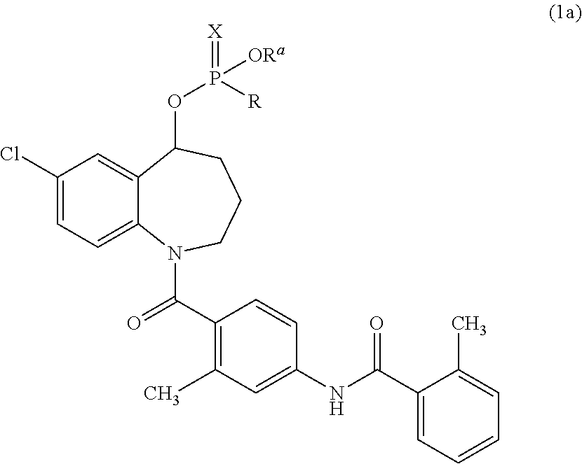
C1(Cl)=CC=C2C(=C1)C(OP(=[X])([ORa])[R])CCCN2C(C1=C(C)C=C(NC(C2=CC=CC=C2C)=O)C=C1)=O
